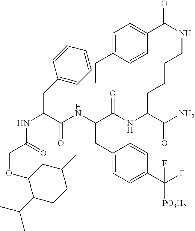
C1=C(CC)C=CC(C(NCCCCC(NC(C(NC(C(NC(COC2C(C(C)C)CCC(C)C2)=O)CC2=CC=CC=C2)=O)CC2=CC=C(C(F)(F)[PO3H2])C=C2)=O)C(N)=O)=O)=C1
